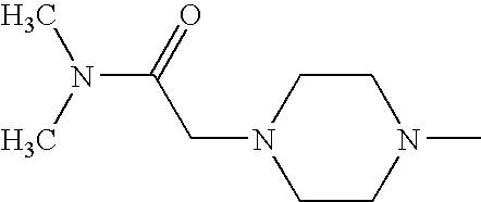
N(C(=O)CN1CCN(C)CC1)(C)C
